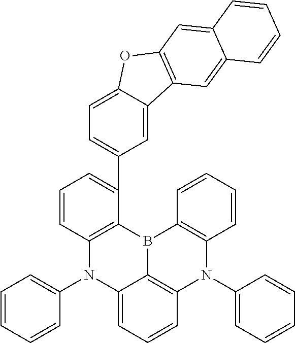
C1=CC2=C(C(C3=CC=C4C(=C3)C3=C(O4)C=C4C(=C3)C=CC=C4)=C1)B1C3=C(N(C4=CC=CC=C4)C4=C1C=CC=C4)C=CC=C3N2C1=CC=CC=C1
